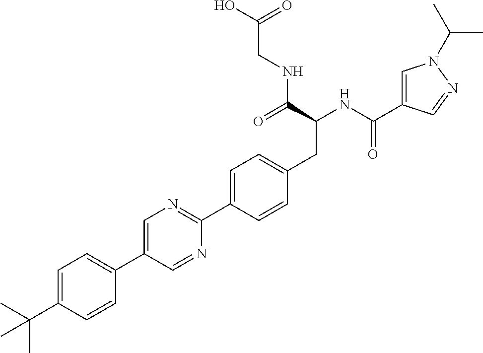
CC(C1=CC=C(C2=CN=C(C3=CC=C(CC(NC(=O)C4=CN(C(C)C)N=C4)C(=O)NCC(O)=O)C=C3)N=C2)C=C1)(C)C
